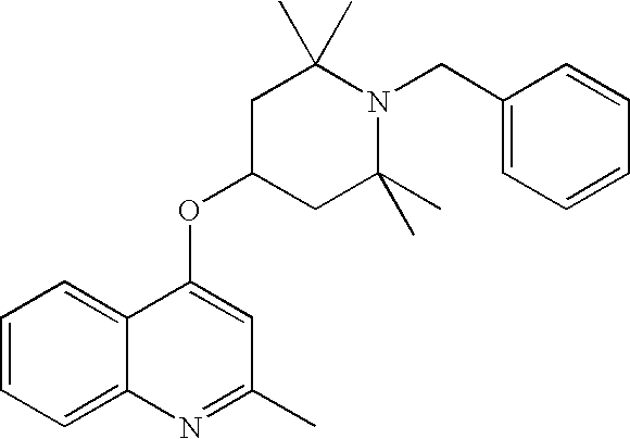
C1=CC=C2C(=C1)C(OC1CC(C)(C)N(CC3=CC=CC=C3)C(C)(C)C1)=CC(C)=N2
